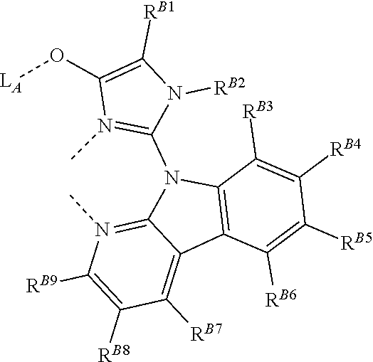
C12=C(C([RB3])=C([RB4])C([RB5])=C1[RB6])N(C1=N(C)C(O[LA])=C([RB1])N1[RB2])C1=N(C)C([RB9])=C([RB8])C([RB7])=C21
